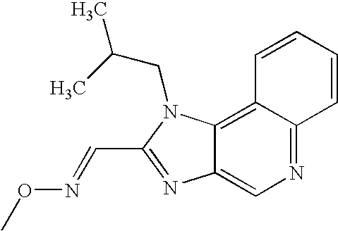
C12=CN=C3C(=C1N(CC(C)C)C(C=NOC)=N2)C=CC=C3
